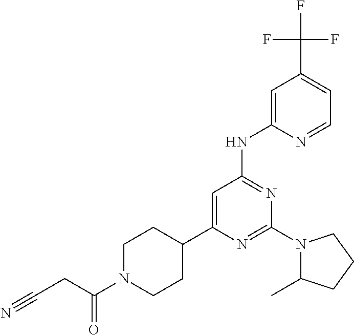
C1=C(NC2=NC(N3C(C)CCC3)=NC(C3CCN(C(CC#N)=O)CC3)=C2)N=CC=C1C(F)(F)F
